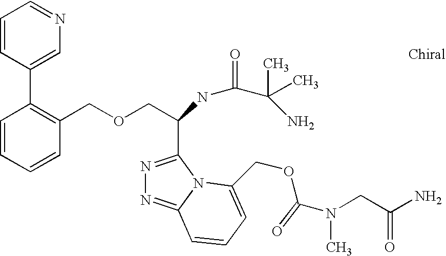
C1=CC=CC(COCC(C2=NN=C3N2C(COC(N(C)CC(N)=O)=O)=CC=C3)NC(C(N)(C)C)=O)=C1C1=CN=CC=C1
